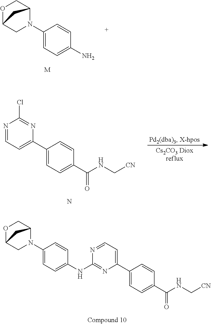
N1(C2=CC=C(NC3=NC(C4=CC=C(C(NC[CN])=O)C=C4)=CC=N3)C=C2)C2COC(C1)C2.N1(C2=CC=C(N)C=C2)C2COC(C1)C2.[M].C1(C2=CC=C(C(NC[CN])=O)C=C2)=CC=NC(Cl)=N1.N
